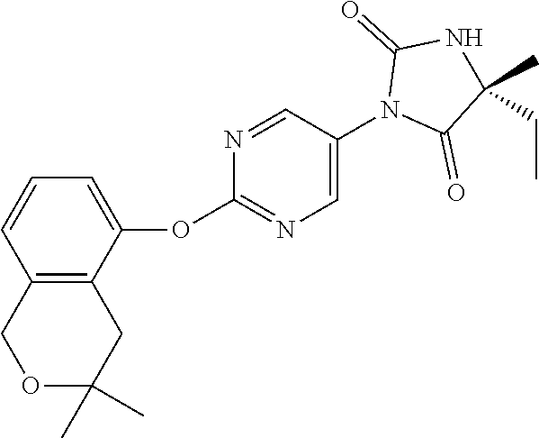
C12=C(C(OC3=NC=C(N4C(=O)C(C)(CC)NC4=O)C=N3)=CC=C1)CC(C)(C)OC2
